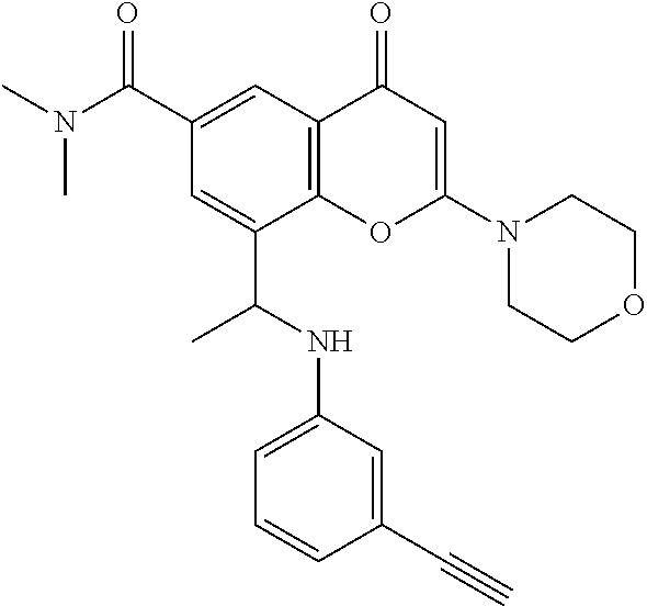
C1(C(N(C)C)=O)=CC2=C(C(C(NC3=CC=CC(C#C)=C3)C)=C1)OC(N1CCOCC1)=CC2=O
